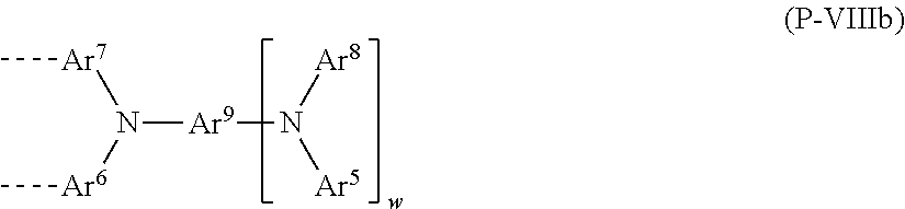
[Ar9](N([Ar6]C)[Ar7]C)N([Ar8])[Ar5]
